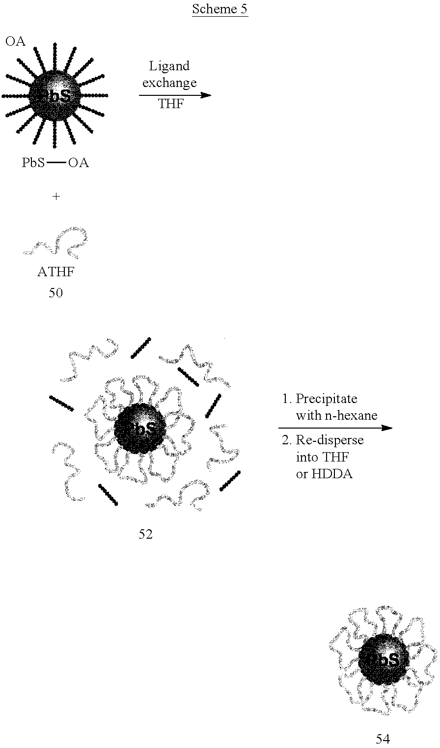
[PbS][OA].[THF].[ATHF]
